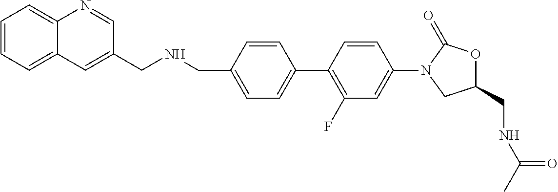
C(C1=CC=C(C2=C(F)C=C(N3CC(CNC(C)=O)OC3=O)C=C2)C=C1)NCC1=CC2=CC=CC=C2N=C1
